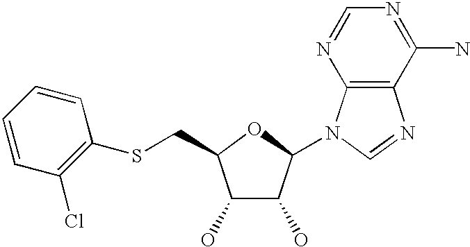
C1(O)C(O)C(N2C3=C(N=C2)C(N)=NC=N3)OC1CSC1=C(Cl)C=CC=C1
